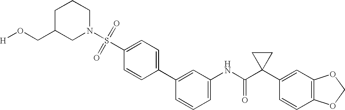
C1=C(NC(C2(C3=CC4=C(C=C3)OCO4)CC2)=O)C=C(C2=CC=C(S(=O)(=O)N3CCCC(CO[H])C3)C=C2)C=C1
